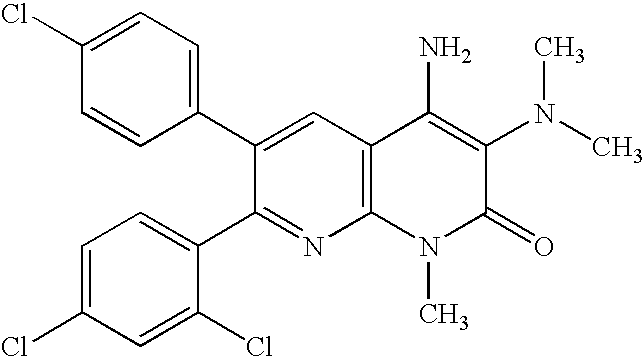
C1=CC(C2=CC3=C(N=C2C2=CC=C(Cl)C=C2Cl)N(C)C(=O)C(N(C)C)=C3N)=CC=C1Cl
